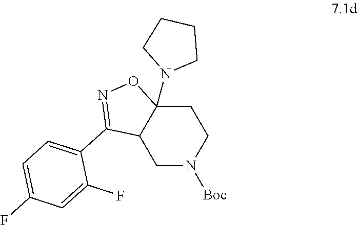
C1C2(N3CCCC3)C(CN([Boc])C1)C(C1=CC=C(F)C=C1F)=NO2
